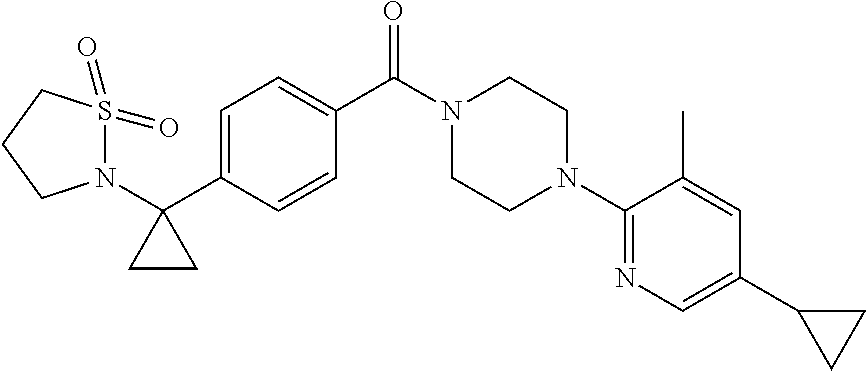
C1(N2CCN(C(C3=CC=C(C4(N5S(=O)(=O)CCC5)CC4)C=C3)=O)CC2)=NC=C(C2CC2)C=C1C
